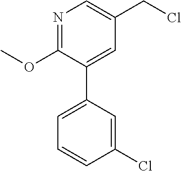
C1(OC)=NC=C(CCl)C=C1C1=CC=CC(Cl)=C1
